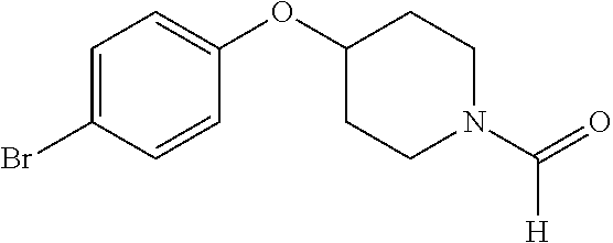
C1=C(Br)C=CC(OC2CCN(C(=O)[H])CC2)=C1
